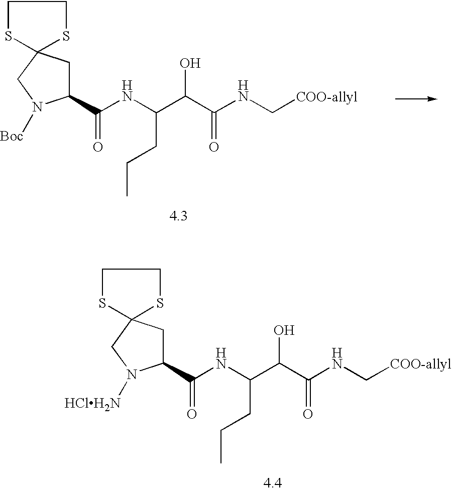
C1(C(NC(C(C(NC[COO-allyl])=O)O)CCC)=O)CC2(CN1[Boc])SCCS2.C1(C(NC(C(C(NC[COO-allyl])=O)O)CCC)=O)CC2(CN1[HClH2N])SCCS2
